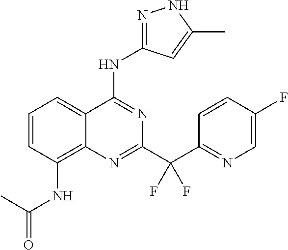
C1=CC(NC(C)=O)=C2C(=C1)C(NC1=NNC(C)=C1)=NC(C(C1=NC=C(F)C=C1)(F)F)=N2
